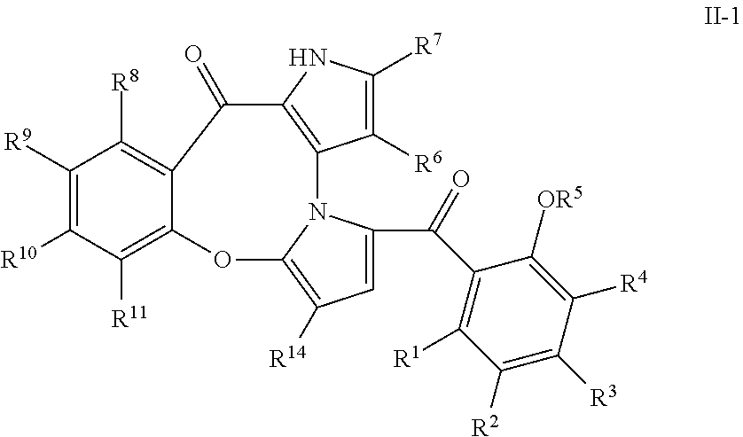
C1([R6])=C([R7])NC2=C1N1C(C(=O)C3=C([R1])C([R2])=C([R3])C([R4])=C3[OR5])=CC([R14])=C1OC1=C([R11])C([R10])=C([R9])C([R8])=C1C2=O
